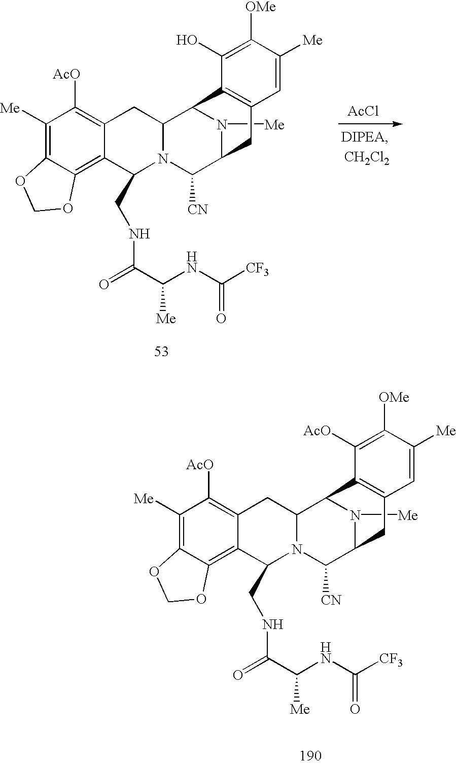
C1([Me])=C2C(=C3C(=C1[AcO])CC1N(C3CNC(=O)C(NC(=O)[CF3])[Me])C([CN])C3N([Me])C1C1=C(C3)C=C([Me])C([OMe])=C1[AcO])OCO2.C1([Me])=C2C(=C3C(=C1[AcO])CC1N(C3CNC(C(NC([CF3])=O)[Me])=O)C([CN])C3N([Me])C1C1=C(C3)C=C([Me])C([OMe])=C1O)OCO2.[AcCl]
